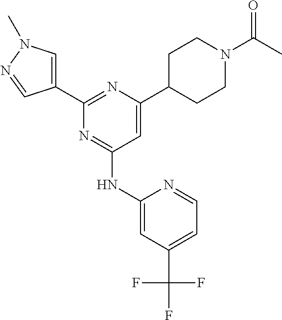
C1(C(F)(F)F)=CC=NC(NC2=NC(C3=CN(C)N=C3)=NC(C3CCN(C(C)=O)CC3)=C2)=C1
